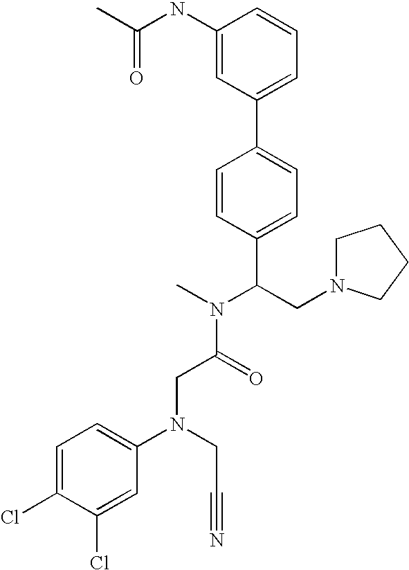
C(C(N(C)C(CN1CCCC1)C1=CC=C(C2=CC=CC(NC(C)=O)=C2)C=C1)=O)N(C1=CC=C(Cl)C(Cl)=C1)CC#N
